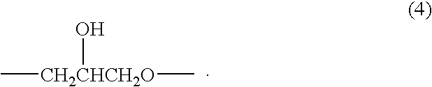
C[CH2CHCH2O](O)C
